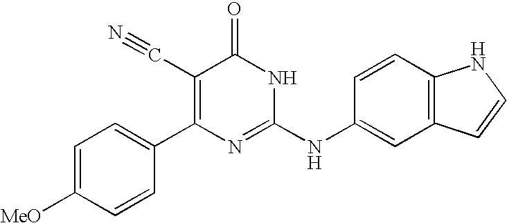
C1=CC(C2=C(C#N)C(=O)NC(NC3=CC4=C(C=C3)NC=C4)=N2)=CC=C1[MeO]
